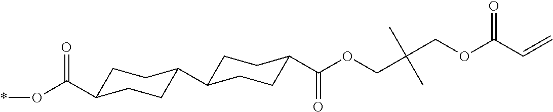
C1C(C(O*)=O)CCC(C2CCC(C(OCC(COC(C=C)=O)(C)C)=O)CC2)C1
